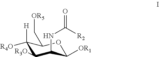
C1([R4O])([H])C(C[OR5])OC([OR1])C(NC(=O)[R2])C1[R3O]
